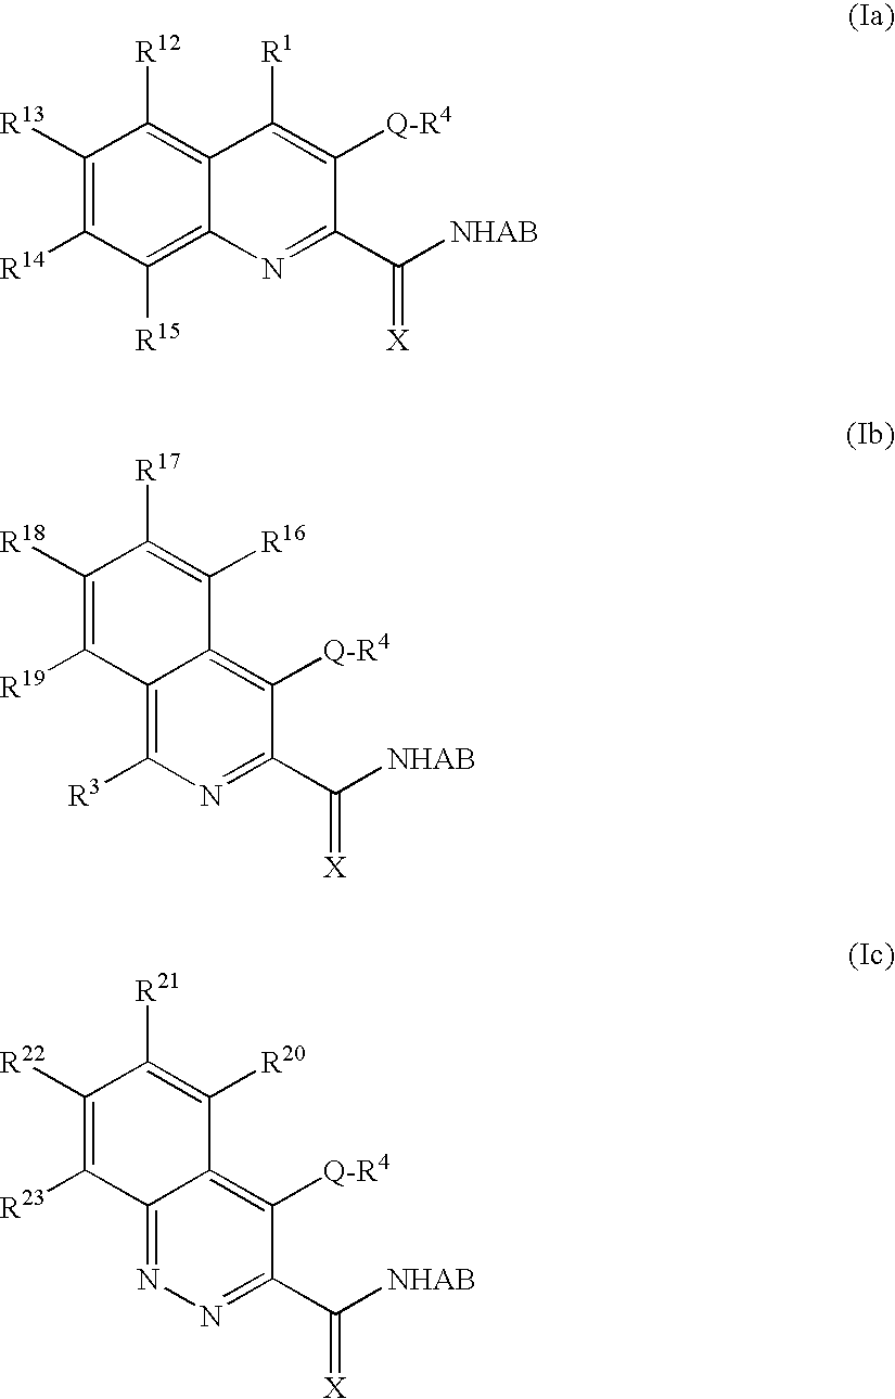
C1([R13])=C([R14])C([R15])=C2C(=C1[R12])C([R1])=C([Q-R4])C(C([NHAB])=[X])=N2.C12=C([R3])N=C(C([NHAB])=[X])C([Q-R4])=C1C([R16])=C([R17])C([R18])=C2[R19].C12=NN=C(C([NHAB])=[X])C([Q-R4])=C1C([R20])=C([R21])C([R22])=C2[R23]
